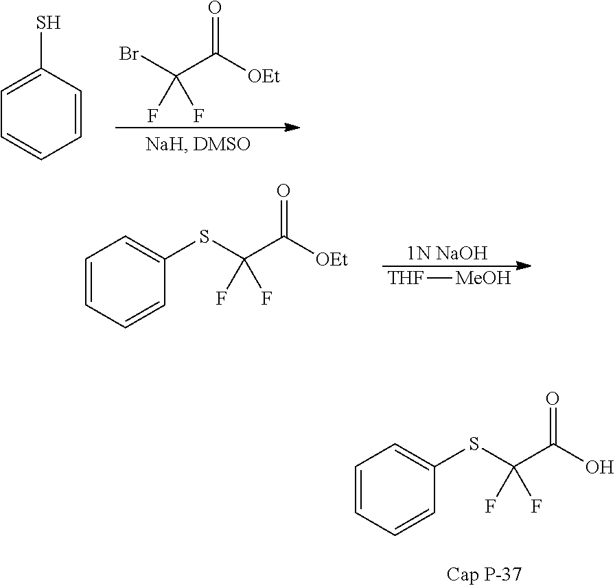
C1=CC(S)=CC=C1.BrC(C([OEt])=O)(F)F.S(C(C(O)=O)(F)F)C1=CC=CC=C1.S(C(C([OEt])=O)(F)F)C1=CC=CC=C1.[1N NaOH].[THF][MeOH]
